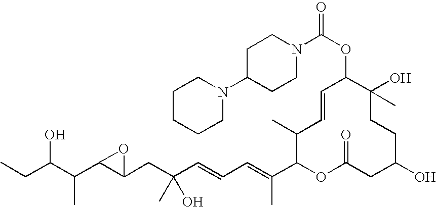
OC(C(C)C1C(CC(O)(C)C=CC=C(C)C2OC(=O)CC(O)CCC(C)(O)C(OC(N3CCC(N4CCCCC4)CC3)=O)C=CC2C)O1)CC
